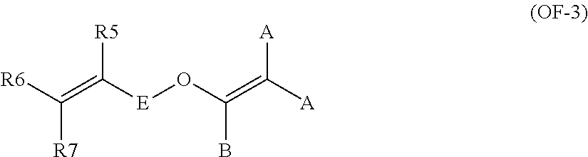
[R6]C(=C([E]OC(B)=C([A])[A])[R5])[R7]
